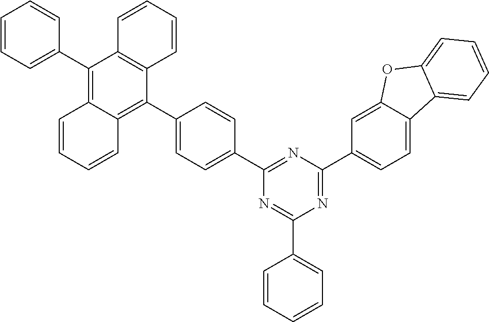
C1(C2=CC=C(C3=NC(C4=CC=C5C(=C4)OC4=CC=CC=C54)=NC(C4=CC=CC=C4)=N3)C=C2)=C2C(=C(C3=CC=CC=C3)C3=C1C=CC=C3)C=CC=C2
